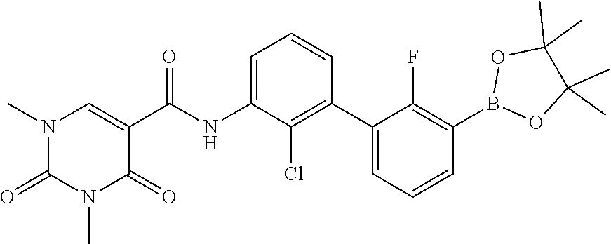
O1B(C2=C(F)C(C3=C(Cl)C(NC(C4=CN(C)C(=O)N(C)C4=O)=O)=CC=C3)=CC=C2)OC(C)(C)C1(C)C
